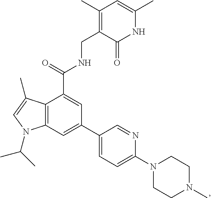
C12=C(C=C(C3=CC=C(N4CCN(C)CC4)N=C3)C=C1C(=O)NCC1=C(C)C=C(C)NC1=O)N(C(C)C)C=C2C
